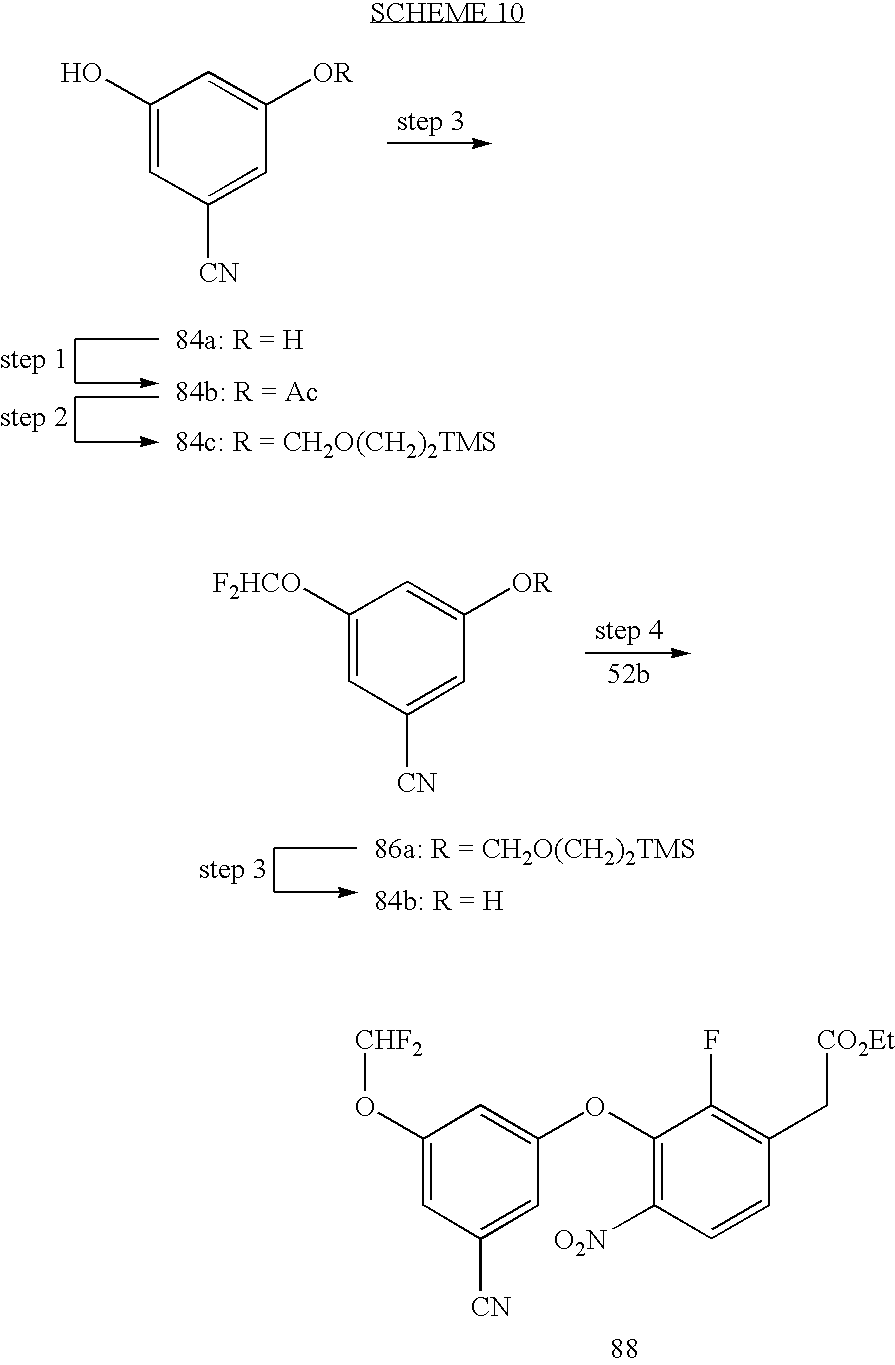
C1(O)=CC([CN])=CC([OR])=C1.C1([F2HCO])=CC([CN])=CC([OR])=C1.C1(O[CHF2])=CC([CN])=CC(OC2=C([O2N])C=CC(C[CO2Et])=C2F)=C1
